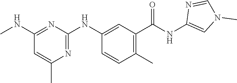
N1=C(NC2=CC(C(NC3=CN(C)C=N3)=O)=C(C)C=C2)N=C(NC)C=C1C
